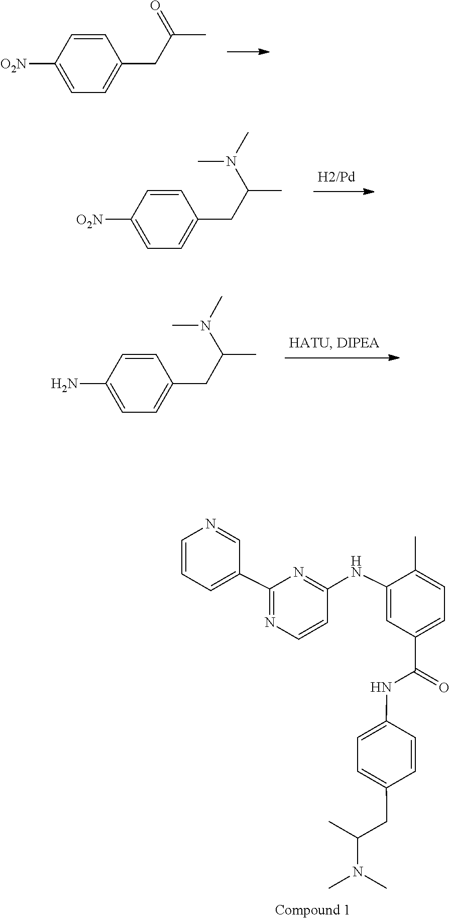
C1([O2N])=CC=C(CC(=O)C)C=C1.C1=CC(CC(C)N(C)C)=CC=C1[O2N].CN(C)C(CC1=CC=C(N)C=C1)C.C1=C(CC(C)N(C)C)C=CC(NC(C2=CC=C(C)C(NC3=NC(C4=CC=CN=C4)=NC=C3)=C2)=O)=C1
